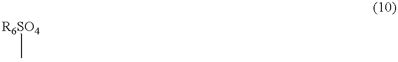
[R6SO4]C
